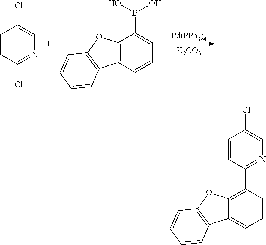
[Pd(PPh3)4].[K2CO3].C1=CC(Cl)=NC=C1Cl.C12=C(C=CC=C1B(O)O)C1=C(O2)C=CC=C1.C12=C(C3=NC=C(Cl)C=C3)C=CC=C1C1=C(O2)C=CC=C1
